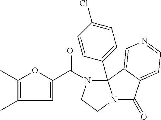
C1(C)=C(C)OC(C(N2CCN3C(=O)C4=CC=NC=C4C23C2=CC=C(Cl)C=C2)=O)=C1
